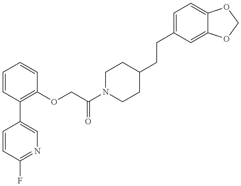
C1=CC(F)=NC=C1C1=C(OCC(N2CCC(CCC3=CC=C4C(=C3)OCO4)CC2)=O)C=CC=C1
